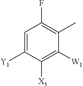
C1=C([Y1])C([X1])=C([W1])C(C)=C1F
